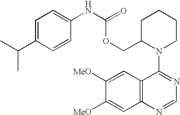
C1CC(COC(NC2=CC=C(C(C)C)C=C2)=O)N(C2=NC=NC3=C2C=C([MeO])C([MeO])=C3)CC1
